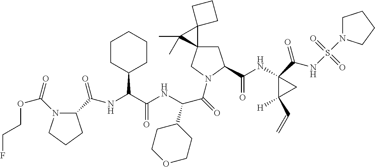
N(C(C1CCOCC1)C(N1CC2(CC1C(NC1(C(NS(=O)(=O)N3CCCC3)=O)C([H])(C=C)C1)=O)C1(C2(C)C)CCC1)=O)C(C(NC(C1N(C(OCCF)=O)CCC1)=O)C1CCCCC1)=O
